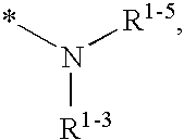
N([R1-5])(*)[R1-3]
